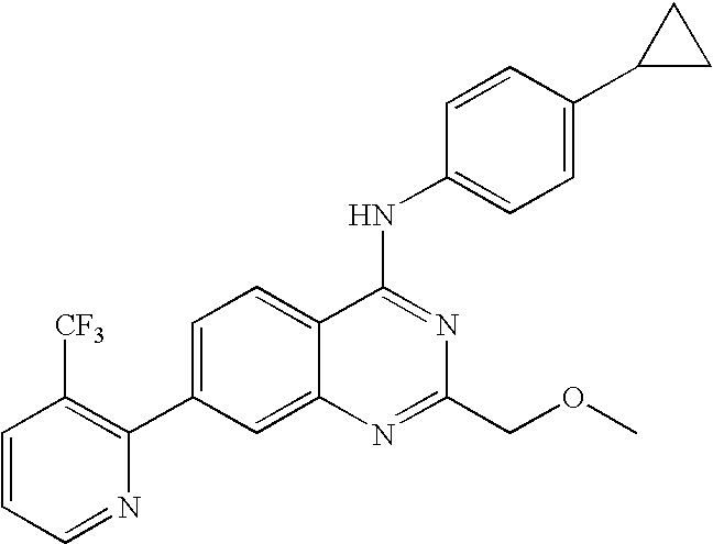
C1=CC=NC(C2=CC=C3C(=C2)N=C(COC)N=C3NC2=CC=C(C3CC3)C=C2)=C1[CF3]
